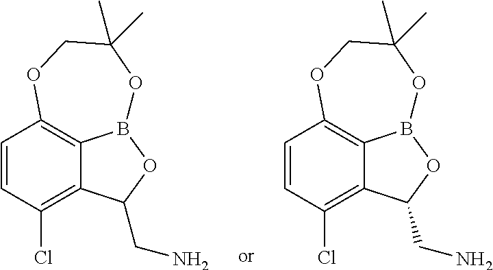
C1=CC(Cl)=C2C3=C1OCC(C)(C)OB3OC2CN.C1=CC(Cl)=C2C3=C1OCC(C)(C)OB3OC2CN
